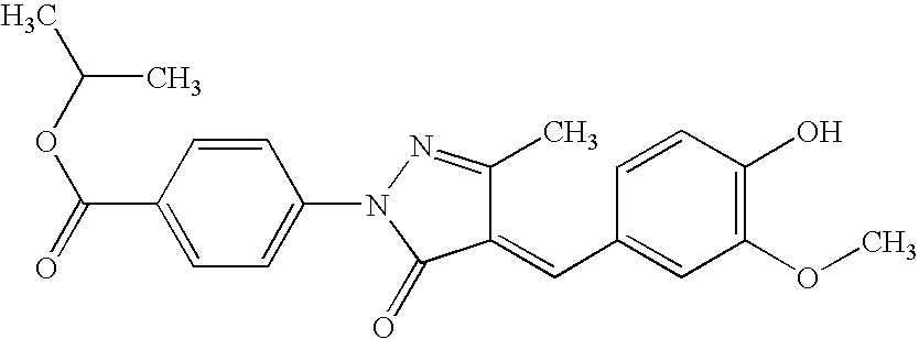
C1(N2C(=O)C(=CC3=CC(OC)=C(O)C=C3)C(C)=N2)=CC=C(C(=O)OC(C)C)C=C1
